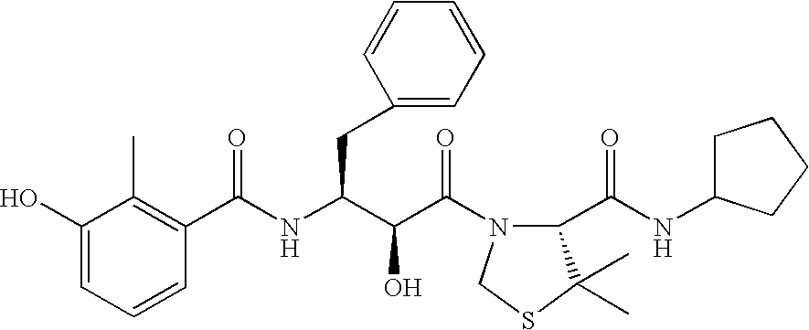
C1(O)=CC=CC(C(NC(C(C(=O)N2C(C(NC3CCCC3)=O)C(C)(C)SC2)O)CC2=CC=CC=C2)=O)=C1C
